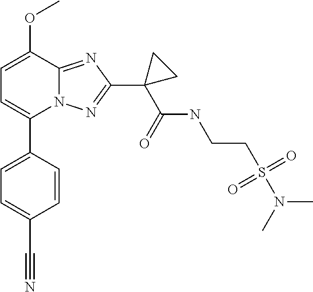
C1=C(C#N)C=CC(C2=CC=C(OC)C3=NC(C4(C(NCCS(=O)(N(C)C)=O)=O)CC4)=NN23)=C1
